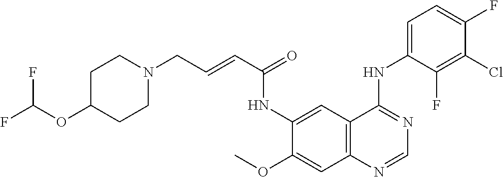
COC1=CC2=C(C=C1NC(C=CCN1CCC(OC(F)F)CC1)=O)C(NC1=CC=C(F)C(Cl)=C1F)=NC=N2
